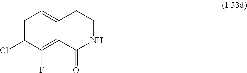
C1=C(Cl)C(F)=C2C(=C1)CCNC2=O
